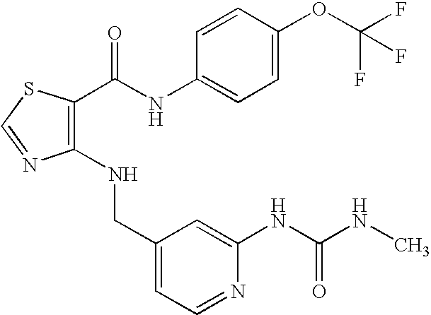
C1(CNC2=C(C(=O)NC3=CC=C(OC(F)(F)F)C=C3)SC=N2)=CC=NC(NC(NC)=O)=C1
